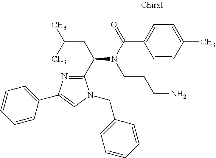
C1(C(CC(C)C)N(CCCN)C(=O)C2=CC=C(C)C=C2)=NC(C2=CC=CC=C2)=CN1CC1=CC=CC=C1
